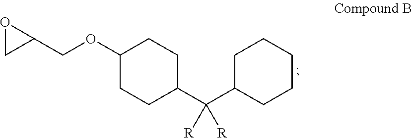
O1CC1COC1CCC(C(C2CCCCC2)([R])[R])CC1
